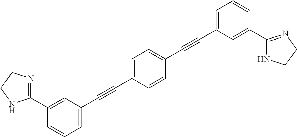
C1=C(C#CC2=CC=CC(C3=NCCN3)=C2)C=CC(C#CC2=CC=CC(C3=NCCN3)=C2)=C1
